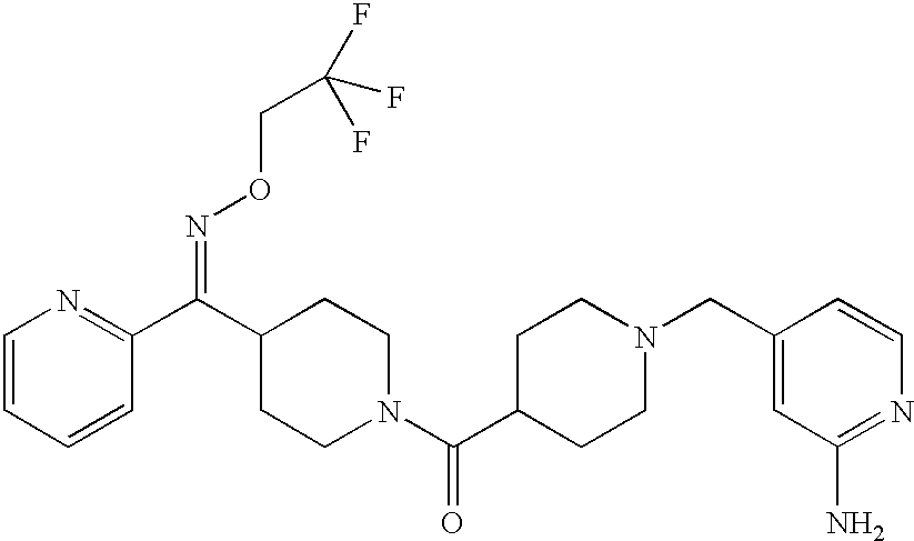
C1=CC=CC(C(C2CCN(C(C3CCN(CC4=CC(N)=NC=C4)CC3)=O)CC2)=NOCC(F)(F)F)=N1
